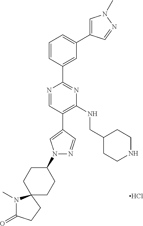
N1=CC(C2=CN(C3CCC4(CC3)N(C)C(=O)CC4)N=C2)=C(NCC2CCNCC2)N=C1C1=CC(C2=CN(C)N=C2)=CC=C1.Cl
